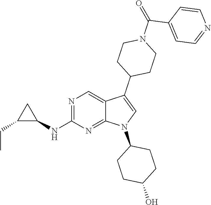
N1=C(NC2CC2CC)N=C2C(=C1)C(C1CCN(C(=O)C3=CC=NC=C3)CC1)=CN2C1CCC(O)CC1
